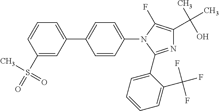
N1=C(C2=CC=CC=C2C(F)(F)F)N(C2=CC=C(C3=CC=CC(S(C)(=O)=O)=C3)C=C2)C(F)=C1C(C)(O)C
